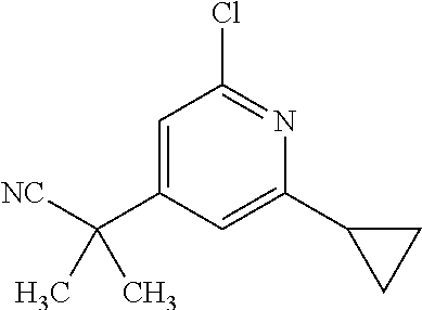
ClC1=NC(C2CC2)=CC(C([NC])(C)C)=C1
